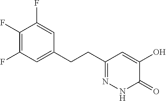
C1(F)=C(F)C=C(CCC2=NNC(=O)C(O)=C2)C=C1F
